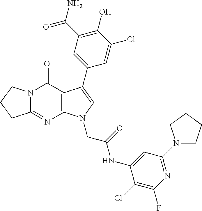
C12=NC3=C(C(=O)N1CCC2)C(C1=CC(C(N)=O)=C(O)C(Cl)=C1)=CN3CC(NC1=CC(N2CCCC2)=NC(F)=C1Cl)=O
